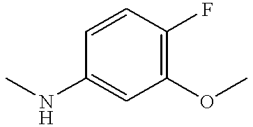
C1(OC)=C(F)C=CC(NC)=C1
